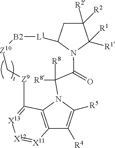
C1([R2])([R2])CC2N(C1([R1])[R1])C(=O)C([R8])([R8])N1C([R5])=C([R4])C3=C1C(=[X13][X12]=[X11]3)[Z9]C[Z10][B2][L1]2
